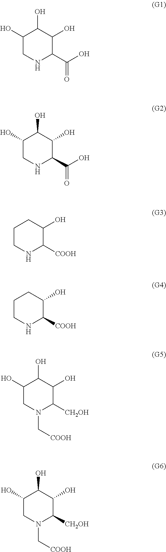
C1(O)CNC(C(O)=O)C(O)C1O.C1(O)CNC(C(O)=O)C(O)C1O.C1CNC([COOH])C(O)C1.C1CNC([COOH])C(O)C1.C1(O)CN(C[COOH])C([CH2OH])C(O)C1O.C1(O)CN(C[COOH])C([CH2OH])C(O)C1O
